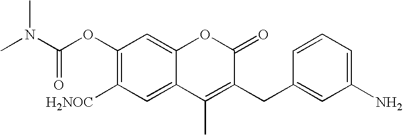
C1(OC(N(C)C)=O)=C([H2NOC])C=C2C(=C1)OC(=O)C(CC1=CC(N)=CC=C1)=C2C
